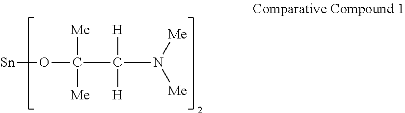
[Sn]OC(C(N([Me])[Me])([H])[H])([Me])[Me]
